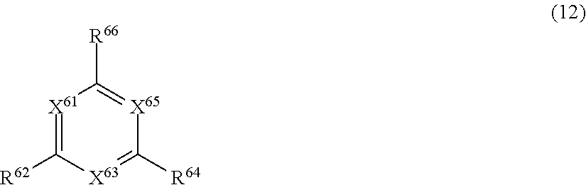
[X61]1=C([R62])[X63]=C([R64])[X65]=C1[R66]
